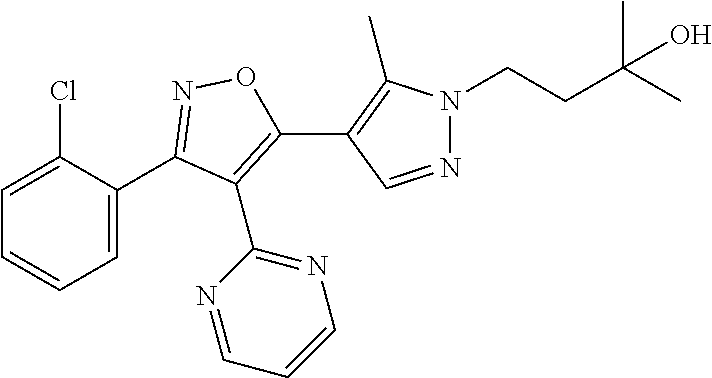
C1=C(Cl)C(C2=NOC(C3=C(C)N(CCC(C)(C)O)N=C3)=C2C2=NC=CC=N2)=CC=C1
